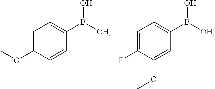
C1=C(OC)C(C)=CC(B([OH])O)=C1.C1=C(F)C(OC)=CC(B([OH])O)=C1
